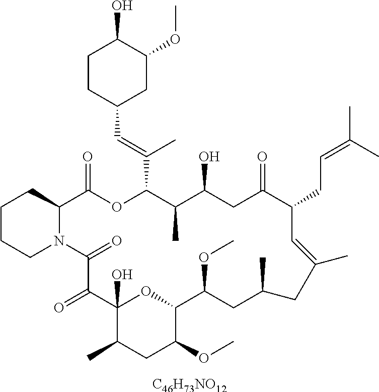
[C46H73NO12].C1CCN2C(C1)C(=O)OC(C(=CC1CC(OC)C(O)CC1)C)C(C)C(O)CC(=O)C(CC=C(C)C)C=C(C)CC(C)CC(OC)C1OC(O)(C(=O)C2=O)C(C)CC1OC
